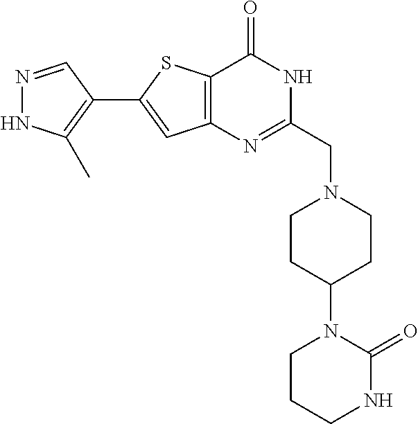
N1=CC(C2=CC3=C(S2)C(=O)NC(CN2CCC(N4CCCNC4=O)CC2)=N3)=C(C)N1
